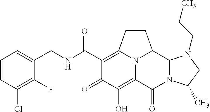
C1(CNC(C2=C3CCC4C5N(C(=O)C(=C(O)C2=O)N34)C(C)CN5CCC)=O)=CC=CC(Cl)=C1F
